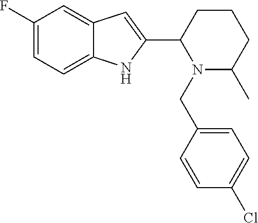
C1(F)=CC=C2C(=C1)C=C(C1CCCC(C)N1CC1=CC=C(Cl)C=C1)N2
